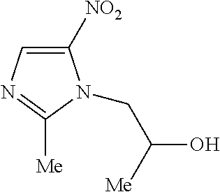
C1([NO2])=CN=C([Me])N1CC(O)[Me]
